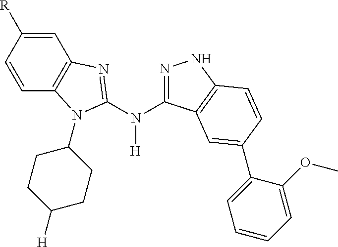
C1=C([R])C=CC2=C1N=C(N(C1=NNC3=C1C=C(C1=CC=CC=C1OC)C=C3)[H])N2C1CCC([H])CC1
